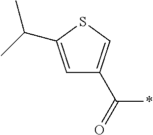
C1=C(C(C)C)SC=C1C(=O)*
